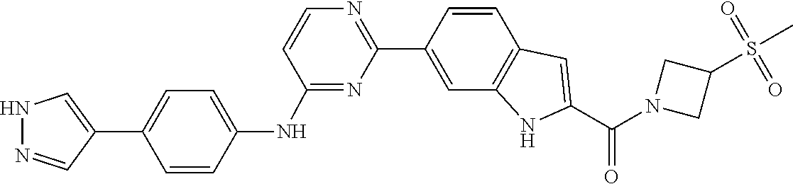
N1(C(C2=CC3=C(N2)C=C(C2=NC=CC(NC4=CC=C(C5=CNN=C5)C=C4)=N2)C=C3)=O)CC(S(C)(=O)=O)C1
